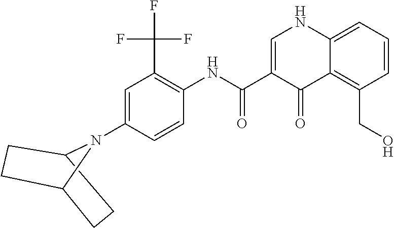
C1(N2C3CCC2CC3)=CC(C(F)(F)F)=C(NC(C2=CNC3=CC=CC(CO)=C3C2=O)=O)C=C1
